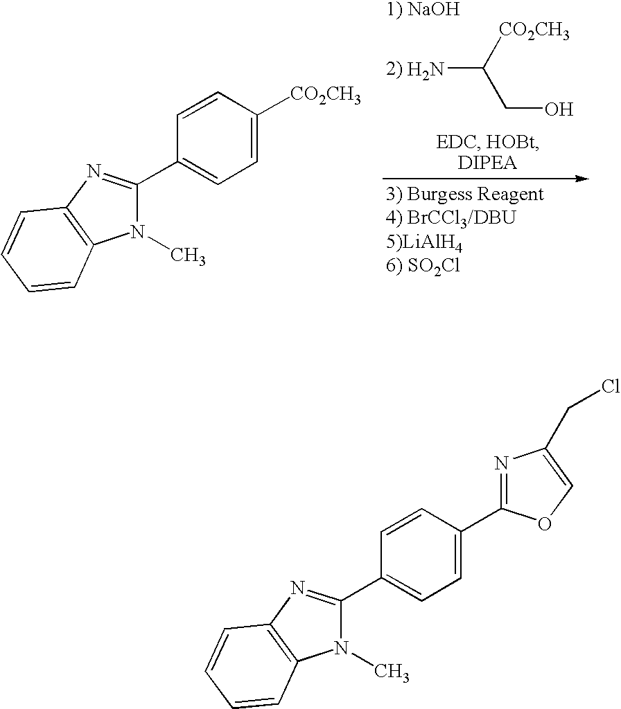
NC([CO2CH3])CO.C1=CC([CO2CH3])=CC=C1C1=NC2=C(N1C)C=CC=C2.C1=CC(C2=NC(CCl)=CO2)=CC=C1C1=NC2=C(N1C)C=CC=C2
